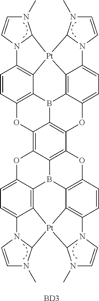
C12=C3C4=C(C5=C1B1C6=C(O2)C=CC2=C6[Pt]6(C7=C1C(=CC=C7N1C=CN(C)C16)O5)C1N2C=CN1C)OC1=C2C5=C(C=C1)N1C(N(C)C=C1)[Pt]51C5=C(C(=CC=C5N5C=CN(C)C51)O3)B42.[BD3]
